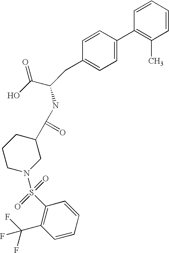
C1=CC=CC(C)=C1C1=CC=C(CC(C(O)=O)NC(C2CCCN(S(=O)(=O)C3=C(C(F)(F)F)C=CC=C3)C2)=O)C=C1
